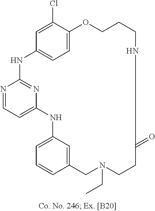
N1=CC=C2N=C1NC1=CC=C(C(Cl)=C1)OCCCNC(=O)CCN(CC)CC1=CC(=CC=C1)N2
